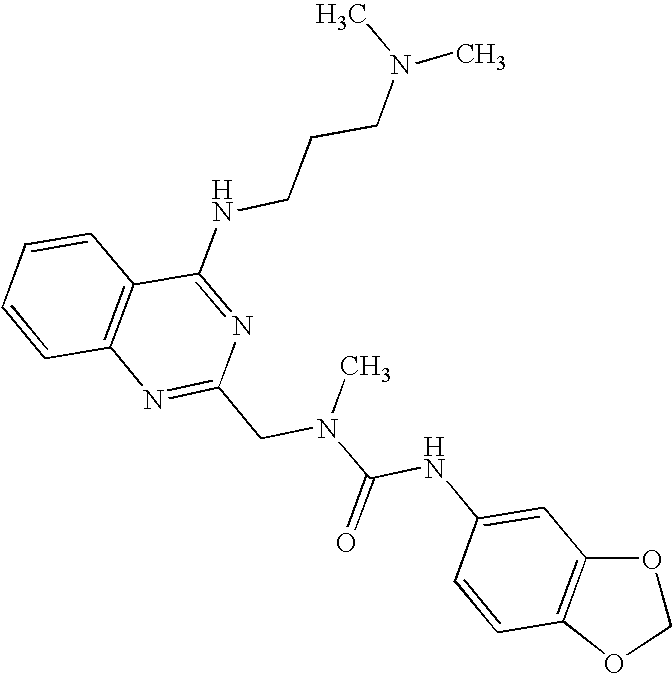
C1=CC2=C(C=C1)C(NCCCN(C)C)=NC(CN(C(NC1=CC3=C(C=C1)OCO3)=O)C)=N2
